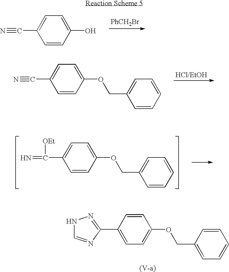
C1=C(C#N)C=CC(O)=C1.[PhCH2Br].C1=C(C#N)C=CC(OCC2=CC=CC=C2)=C1.C1=C(C(=N)[OEt])C=CC(OCC2=CC=CC=C2)=C1.C1=CC(OCC2=CC=CC=C2)=CC=C1C1=NNC=N1
